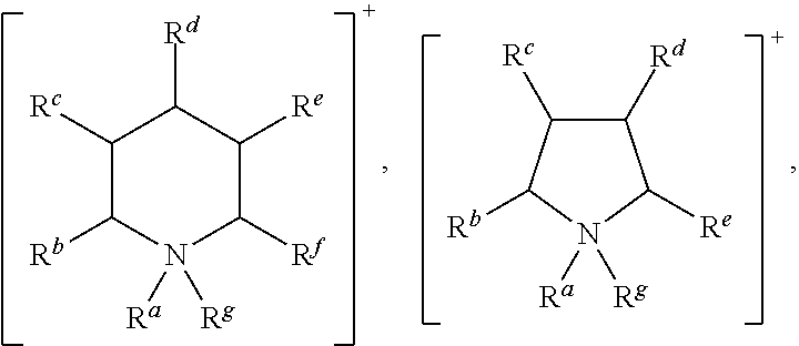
C1([Rc])C([Rb])N([Ra])([Rg])C([Rf])C([Re])C1[Rd].C1([Rd])C([Rc])C([Rb])N([Ra])([Rg])C1[Re]
